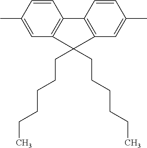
C1=CC(C)=CC2=C1C1=C(C=C(C)C=C1)C2(CCCCCC)CCCCCC
